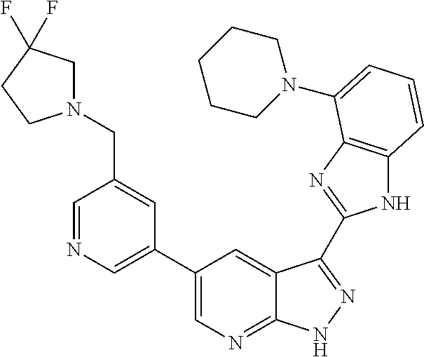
C1(C2=CN=CC(CN3CC(F)(F)CC3)=C2)=CN=C2C(=C1)C(C1=NC3=C(N1)C=CC=C3N1CCCCC1)=NN2
